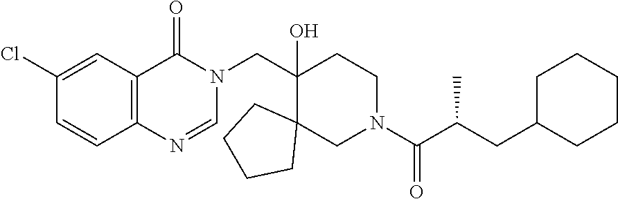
C1(CN2C(=O)C3=C(N=C2)C=CC(Cl)=C3)(O)C2(CN(C(C(CC3CCCCC3)C)=O)CC1)CCCC2
